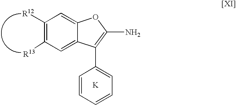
C12=CC([R13])=C([R12])C=C1OC(N)=C2C1=CC=CC=C1.[K]
